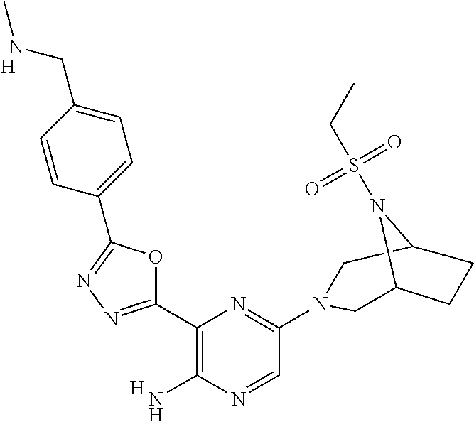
[H].[H].C1(C2=NN=C(C3=CC=C(CNC)C=C3)O2)=C(N)N=CC(N2CC3CCC(N3S(CC)(=O)=O)C2)=N1
